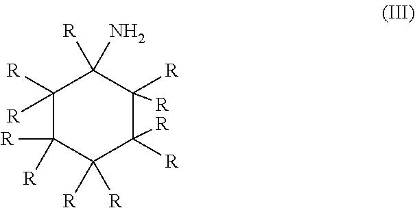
C1([R])([R])C([R])([R])C([R])([R])C([R])([R])C([R])([R])C1(N)[R]
